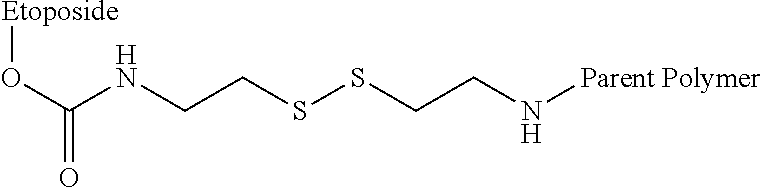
O(C(NCCSSCCN[Parent Polymer])=O)[Etoposide]
